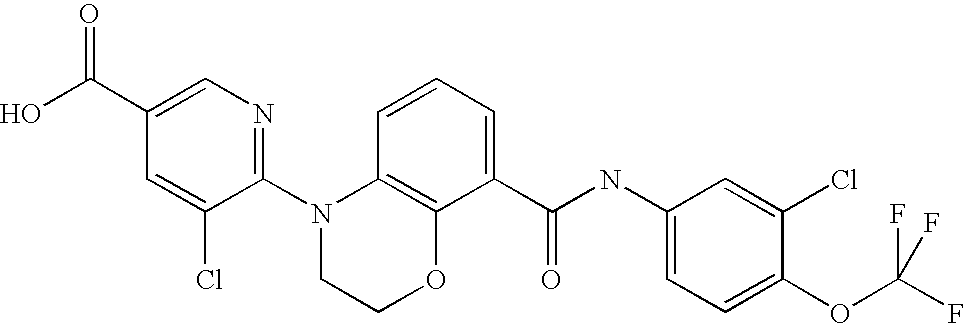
C1(N2CCOC3=C2C=CC=C3C(NC2=CC=C(OC(F)(F)F)C(Cl)=C2)=O)=NC=C(C(O)=O)C=C1Cl
